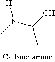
N(C(C)O)(C)[H]
